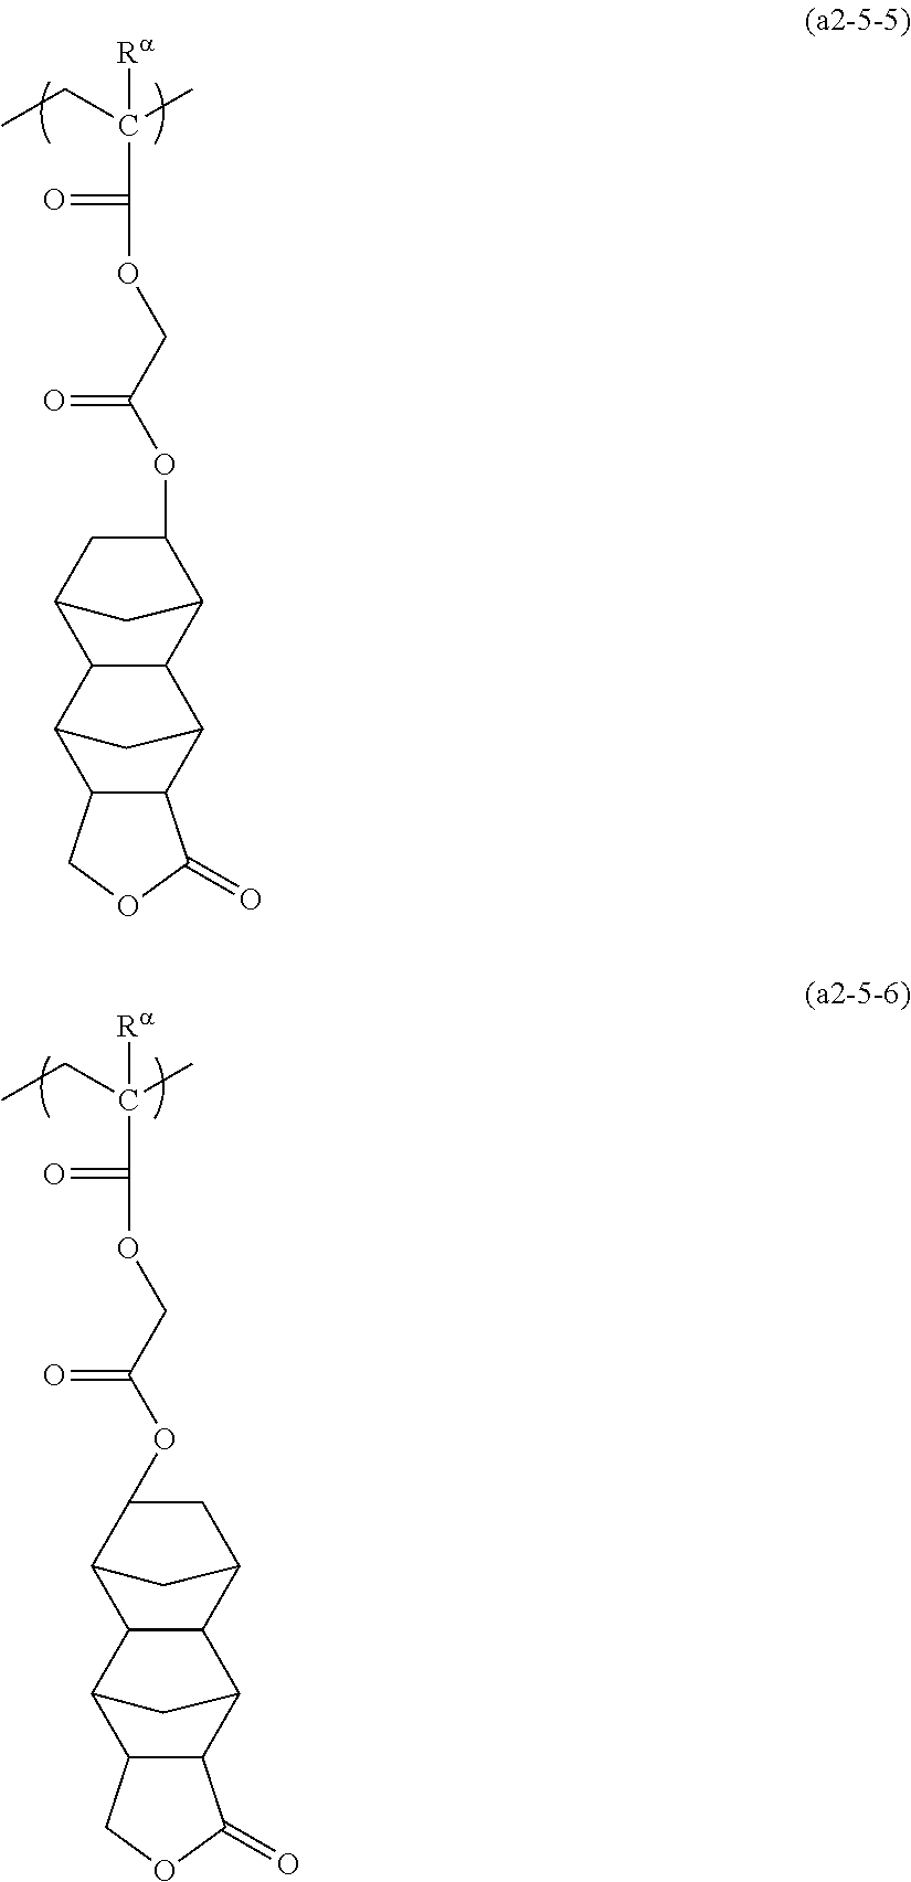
CCC(C)([Ra])C(=O)OCC(OC1C2CC(C1)C1C2C2C3C(C1C2)COC3=O)=O.CCC(C)([Ra])C(=O)OCC(OC1CC2CC1C1C2C2C3C(C1C2)COC3=O)=O
